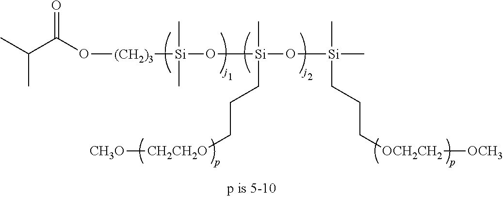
[(CH2)3]([Si](O[Si](O[Si](C)(C)CCC[OCH2CH2][OCH3])(C)CCC[CH2CH2O][CH3O])(C)C)OC(C(C)C)=O
